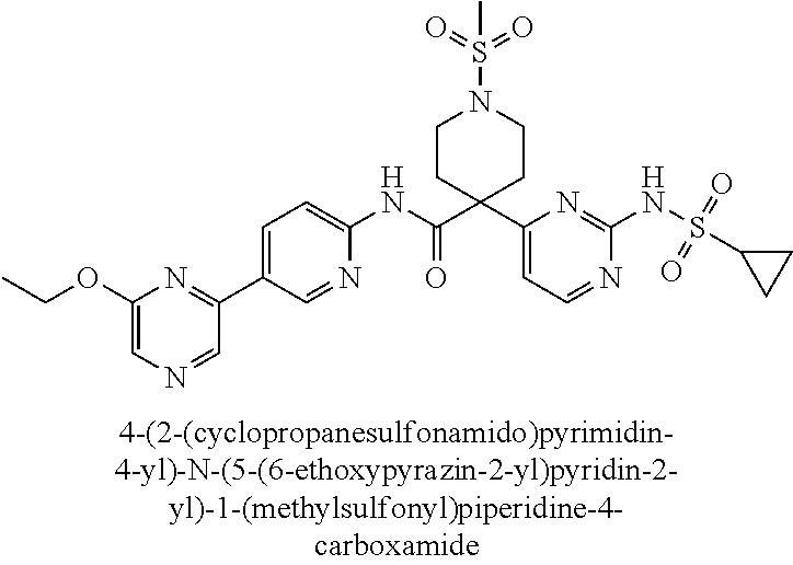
N1=CC=C(C2(C(NC3=CC=C(C4=NC(OCC)=CN=C4)C=N3)=O)CCN(S(=O)(=O)C)CC2)N=C1NS(=O)(=O)C1CC1
